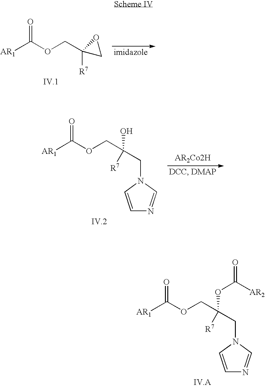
[AR1]C(OCC1([R7])CO1)=O.[AR1]C(OCC([R7])(CN1C=CN=C1)O)=O.[AR1]C(OCC([R7])(CN1C=CN=C1)OC([AR2])=O)=O
